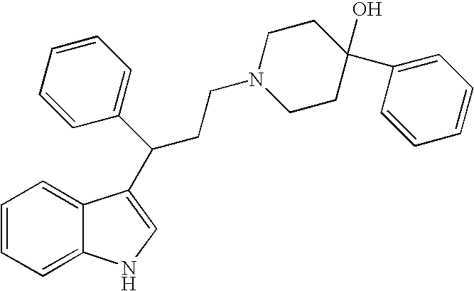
C1=CC=C2C(=C1)C(C(C1=CC=CC=C1)CCN1CCC(O)(C3=CC=CC=C3)CC1)=CN2
